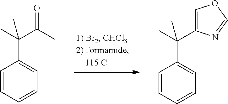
C1=CC=CC=C1C(C)(C(C)=O)C.C1=CC=CC=C1C(C)(C)C1=COC=N1
